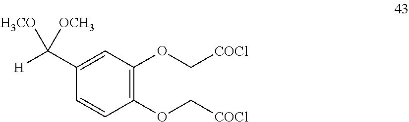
C1(OC[COCl])=C(OC[COCl])C=C(C([H])([H3CO])[OCH3])C=C1
